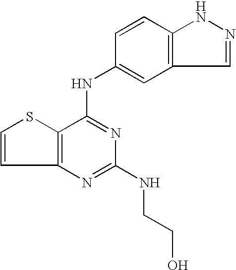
C12=C(C(NC3=CC4=C(C=C3)NN=C4)=NC(NCCO)=N1)SC=C2
